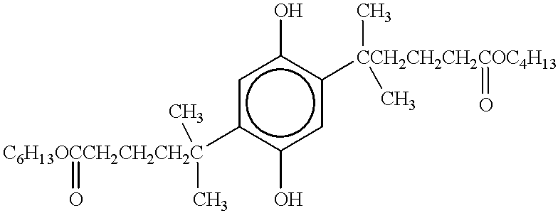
c1c(O)c([CCH2CH2CH2COC4H13](=O)(C)C)cc(O)c1[C6H13OCCH2CH2CH2C](=O)(C)C
